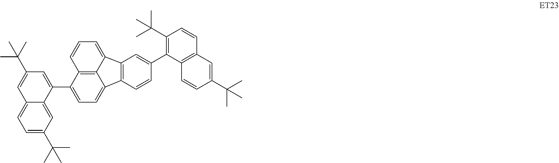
C1(C2=CC(C(C)(C)C)=CC3=CC=C(C(C)(C)C)C=C23)=CC=C2C3=C1C=CC=C3C1=C2C=CC(C2=C(C(C)(C)C)C=CC3=C2C=CC(C(C)(C)C)=C3)=C1
